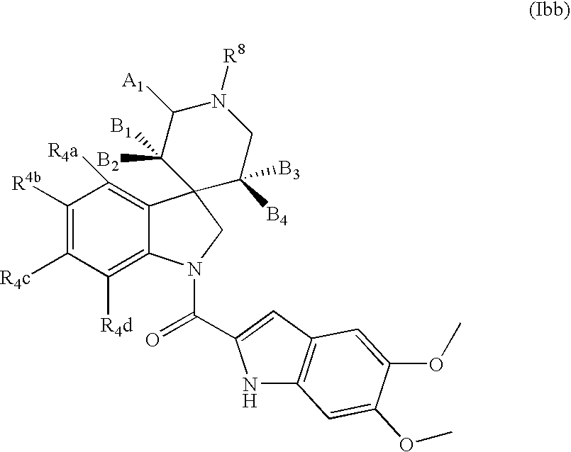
C1([R4b])=C([R4c])C([R4d])=C2C(=C1[R4a])C1(CN2C(=O)C2=CC3=C(N2)C=C(OC)C(OC)=C3)C([B4])([B3])CN([R8])C([A1])C1([B1])[B2]
